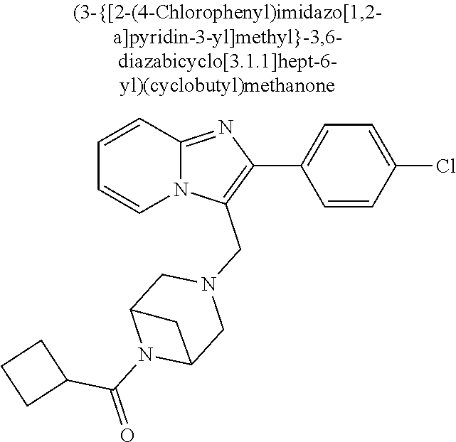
N12C(=NC(C3=CC=C(Cl)C=C3)=C1CN1CC3N(C(=O)C4CCC4)C(C1)C3)C=CC=C2
